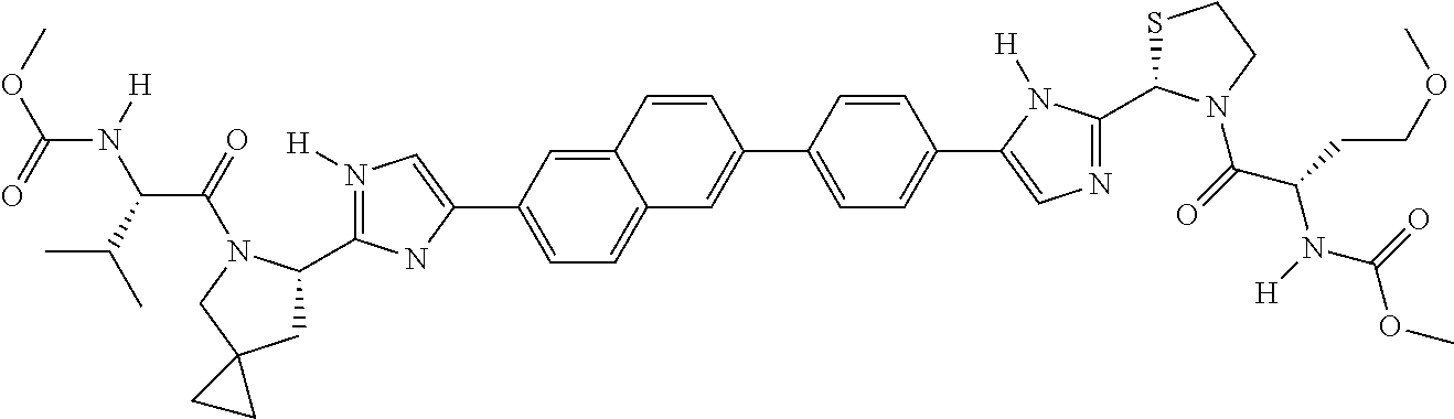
C1=C(C2=CN([H])=C(C3CC4(CN3C(C(N(C(OC)=O)[H])C(C)C)=O)CC4)N2)C=C2C(=C1)C=C(C1=CC=C(C3=CN=C(C4SCCN4C(C(N(C(OC)=O)[H])CCOC)=O)N3[H])C=C1)C=C2
